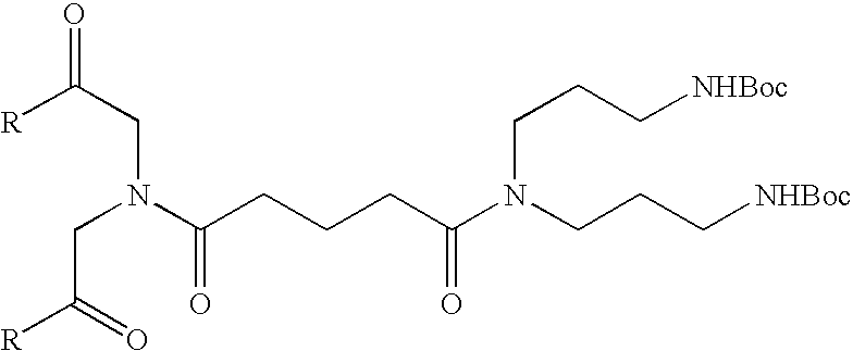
[R]C(CN(C(CCCC(N(CCC[NHBoc])CCC[NHBoc])=O)=O)CC([R])=O)=O
